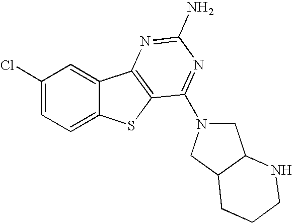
C1(Cl)=CC=C2C(=C1)C1=C(S2)C(N2CC3C(C2)CCCN3)=NC(N)=N1
